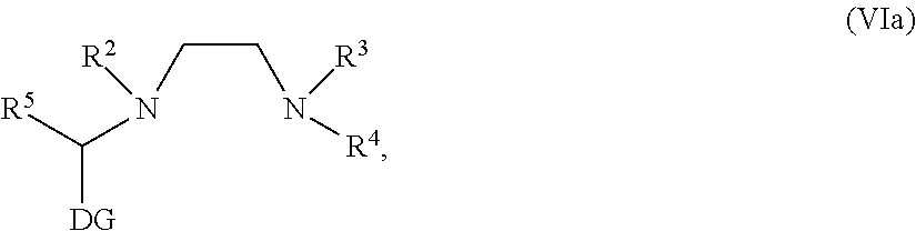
C(CN([R4])[R3])N(C([DG])[R5])[R2]
